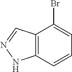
C12=C(C=CC=C1Br)NN=C2
